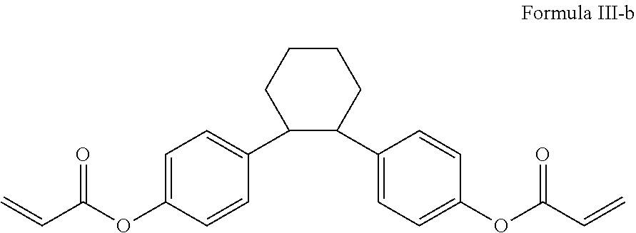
C1=C(OC(C=C)=O)C=CC(C2C(C3=CC=C(OC(C=C)=O)C=C3)CCCC2)=C1
